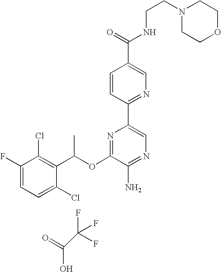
C1=C(F)C(Cl)=C(C(OC2=NC(C3=NC=C(C(NCCN4CCOCC4)=O)C=C3)=CN=C2N)C)C(Cl)=C1.O=C(O)C(F)(F)F
